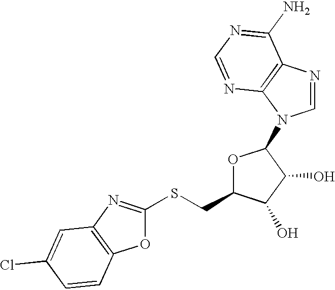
C1(SCC2OC(N3C=NC4=C3N=CN=C4N)C(O)C2O)=NC2=C(O1)C=CC(Cl)=C2
